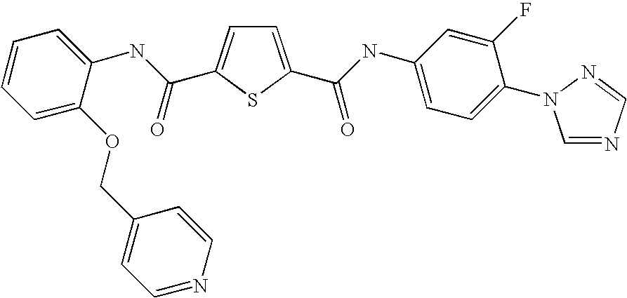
C1=C(C(=O)NC2=CC=C(N3C=NC=N3)C(F)=C2)SC(C(NC2=CC=CC=C2OCC2=CC=NC=C2)=O)=C1
